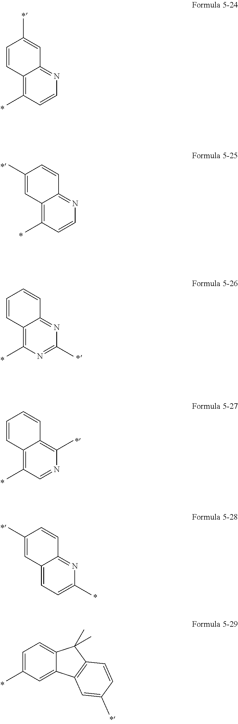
C12=C(C)C=CN=C1C=C(C)C=C2.C12=C(C)C=CN=C1C=CC(C)=C2.C12=C(C)N=C(C)N=C1C=CC=C2.C12=C(C)C=NC(C)=C1C=CC=C2.C12=CC=C(C)N=C1C=CC(C)=C2.C1=C(C)C=C2C(=C1)C(C)(C)C1=C2C=C(C)C=C1
